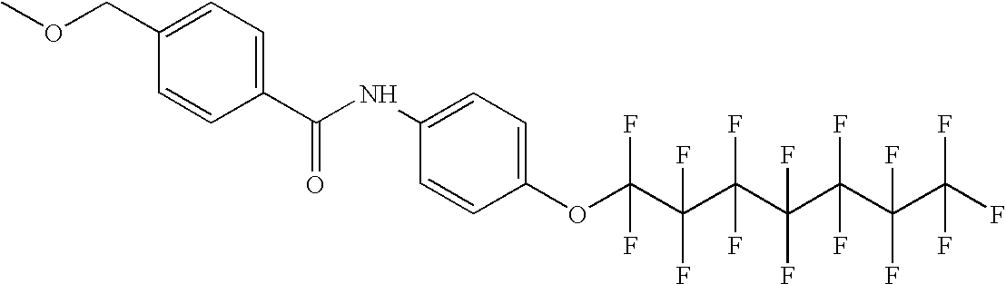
COCC1=CC=C(C(NC2=CC=C(OC(C(C(C(C(C(C(F)(F)F)(F)F)(F)F)(F)F)(F)F)(F)F)(F)F)C=C2)=O)C=C1
